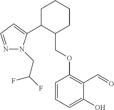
C1C(C2=CC=NN2CC(F)F)C(COC2=C(C=O)C(O)=CC=C2)CCC1
